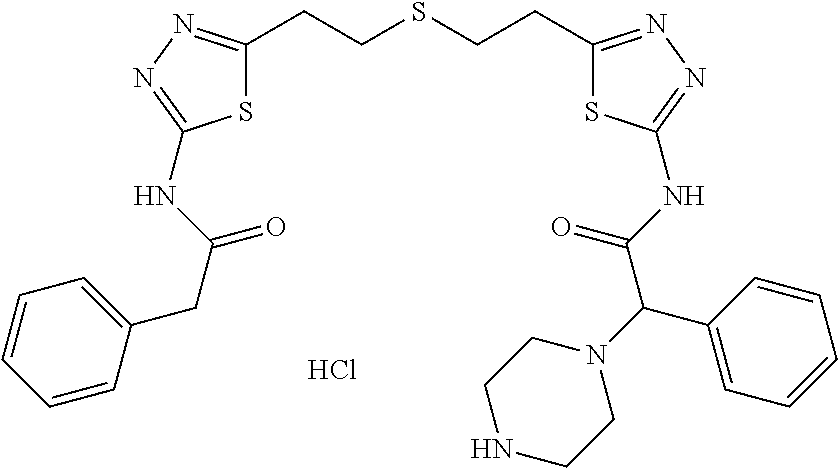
S1C(CCSCCC2=NN=C(NC(C(N3CCNCC3)C3=CC=CC=C3)=O)S2)=NN=C1NC(CC1=CC=CC=C1)=O.Cl
